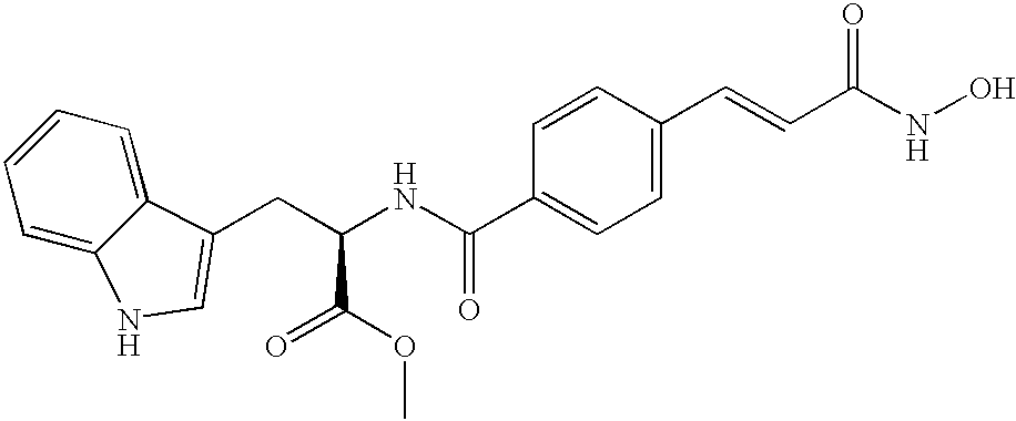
C1(C(NC(CC2=CNC3=CC=CC=C32)C(OC)=O)=O)=CC=C(C=CC(NO)=O)C=C1
